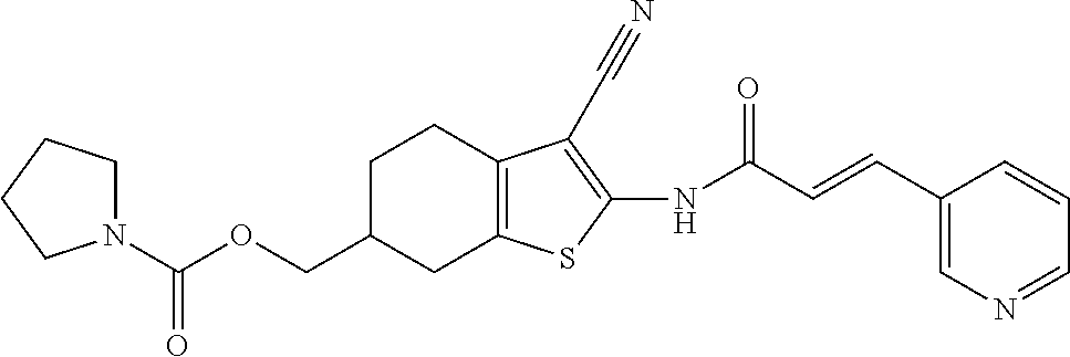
N1(C(OCC2CC3=C(CC2)C(C#N)=C(NC(C=CC2=CN=CC=C2)=O)S3)=O)CCCC1
